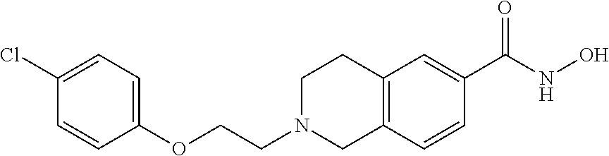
C(CN1CC2=C(CC1)C=C(C(NO)=O)C=C2)OC1=CC=C(Cl)C=C1
